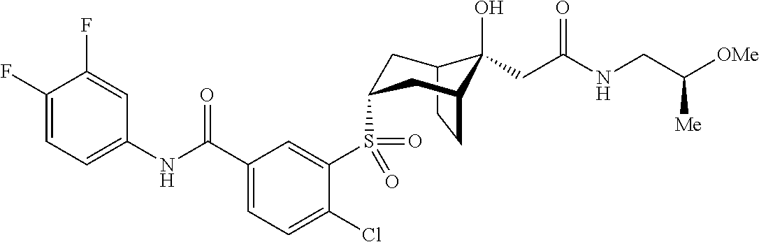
C12CCC(CC(S(C3=CC(C(NC4=CC=C(F)C(F)=C4)=O)=CC=C3Cl)(=O)=O)C1)C2(O)CC(NCC([OMe])[Me])=O
